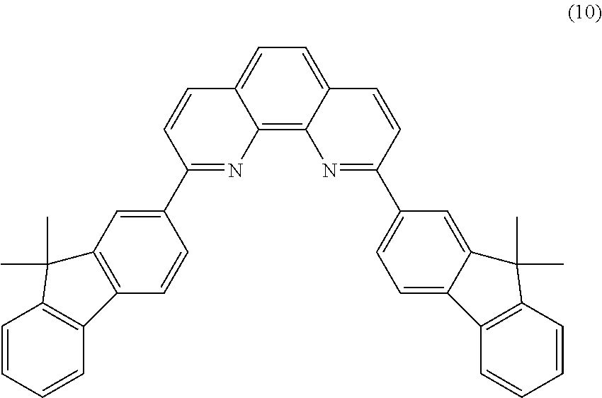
C12=C3C(=CC=C1C=CC(C1=CC4=C(C=C1)C1=C(C=CC=C1)C4(C)C)=N2)C=CC(C1=CC=C2C(=C1)C(C)(C)C1=C2C=CC=C1)=N3
